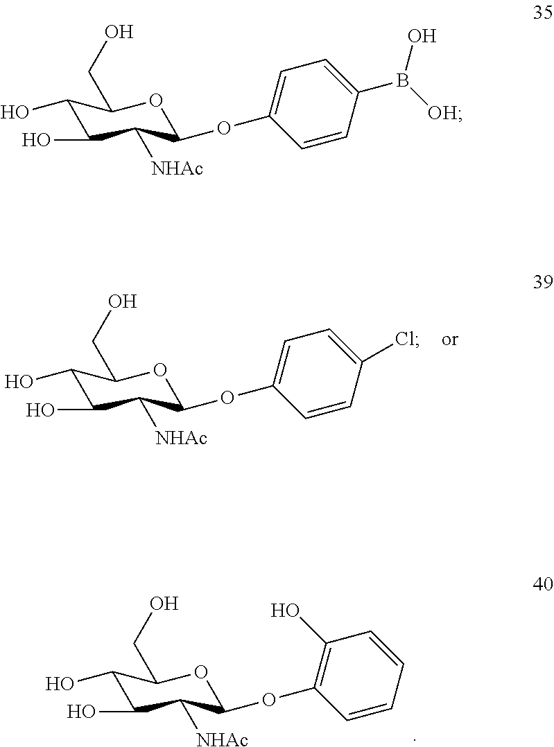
C1(O)C(O)C([NHAc])C(OC2=CC=C(Cl)C=C2)OC1CO.C1(O)C(O)C([NHAc])C(OC2=C(O)C=CC=C2)OC1CO.C1(O)C(O)C([NHAc])C(OC2=CC=C(B([OH])O)C=C2)OC1CO
